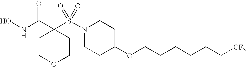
ONC(C1(S(N2CCC(OCCCCCC[CF3])CC2)(=O)=O)CCOCC1)=O
